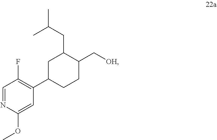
C1C(CC(C)C)C(C[OH])CCC1C1=C(F)C=NC(OC)=C1
